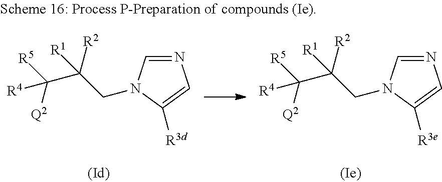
N1=CN(CC(C([R5])([Q2])[R4])([R2])[R1])C([R3d])=C1.N1=CN(CC(C([R5])([Q2])[R4])([R2])[R1])C([R3e])=C1
